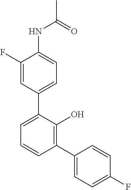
C1(NC(C)=O)=CC=C(C2=CC=CC(C3=CC=C(F)C=C3)=C2O)C=C1F
